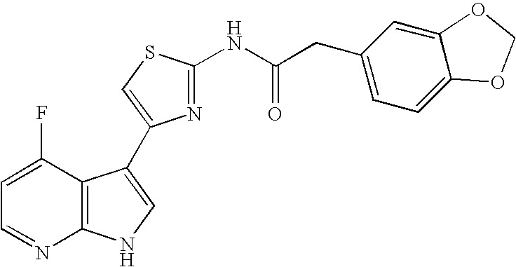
C1=C(F)C2=C(N=C1)NC=C2C1=CSC(NC(CC2=CC=C3C(=C2)OCO3)=O)=N1
